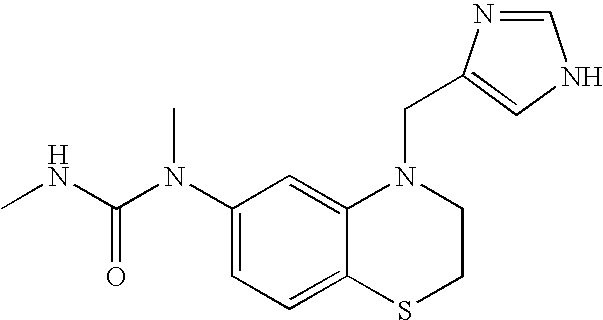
C1=C(N(C(NC)=O)C)C=C2C(=C1)SCCN2CC1=CNC=N1
